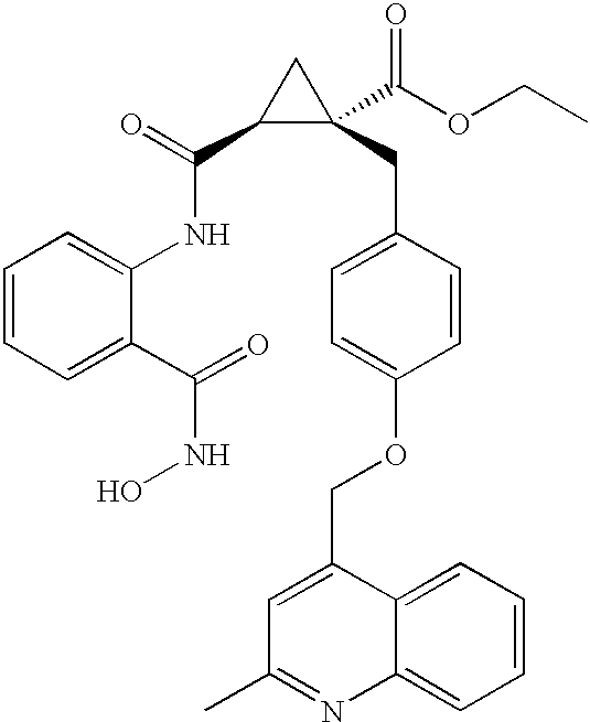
C1(NC(C2C(C(OCC)=O)(CC3=CC=C(OCC4=CC(C)=NC5=CC=CC=C45)C=C3)C2)=O)=CC=CC=C1C(=O)NO
